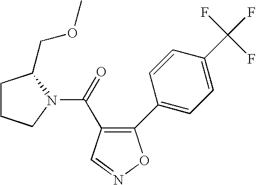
C1CCN(C(=O)C2=C(C3=CC=C(C(F)(F)F)C=C3)ON=C2)C1COC
